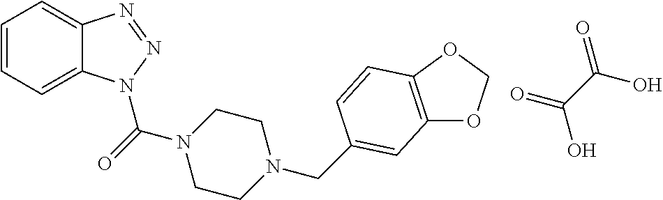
C1=CC=C2C(=C1)N=NN2C(N1CCN(CC2=CC3=C(OCO3)C=C2)CC1)=O.O=C(O)C(=O)O
